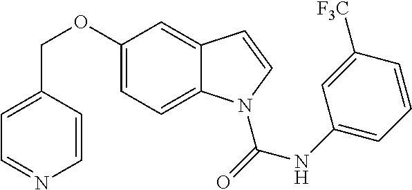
O(C1=CC=C2C(=C1)C=CN2C(=O)NC1=CC=CC([F3C])=C1)CC1=CC=NC=C1
